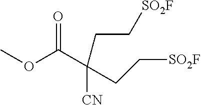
C(C(OC)=O)(CC[SO2F])(CC[SO2F])[CN]
